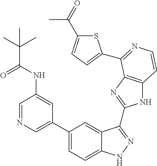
C1(C2=CN=CC(NC(=O)C(C)(C)C)=C2)=CC=C2C(=C1)C(C1=NC3=C(N1)C=CN=C3C1=CC=C(C(=O)C)S1)=NN2
